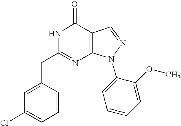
C1=NN(C2=CC=CC=C2OC)C2=C1C(=O)NC(CC1=CC(Cl)=CC=C1)=N2
